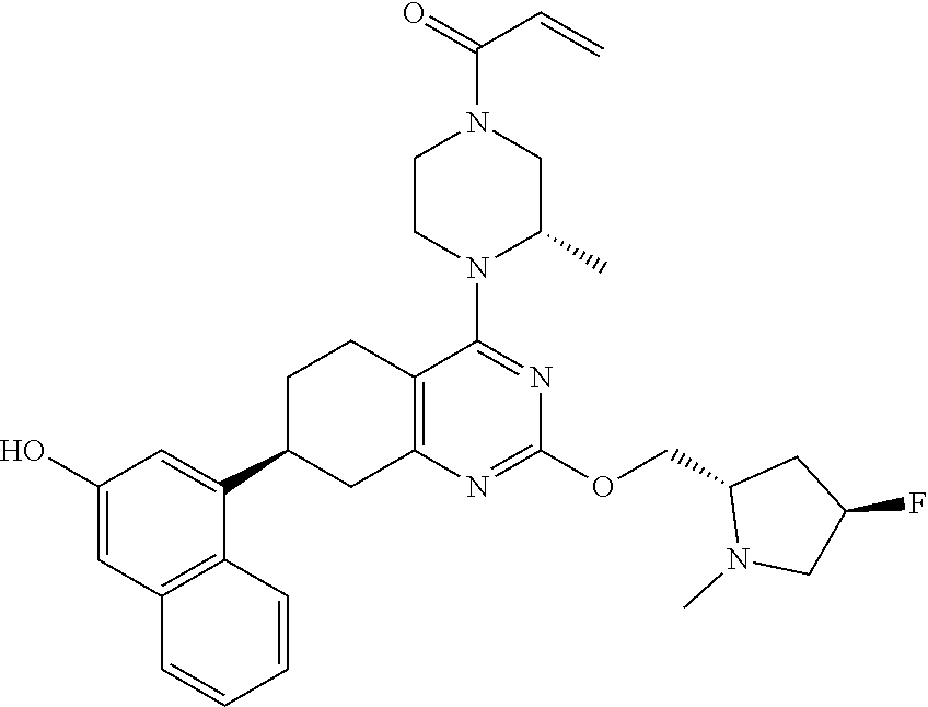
C1(C2=CC(O)=CC3=C2C=CC=C3)CC2=C(CC1)C(N1C(C)CN(C(=O)C=C)CC1)=NC(OCC1N(C)CC(F)C1)=N2
